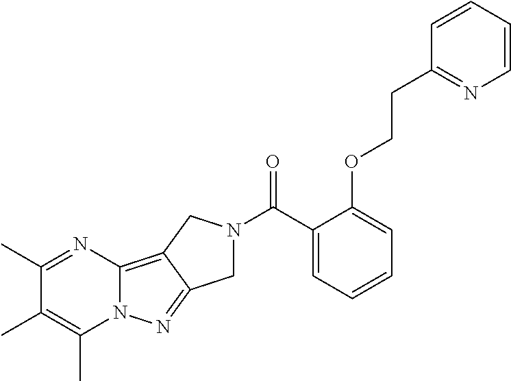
C1(C)=NC2=C3C(=NN2C(C)=C1C)CN(C(C1=CC=CC=C1OCCC1=NC=CC=C1)=O)C3
